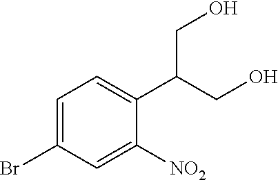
C1=C(Br)C=C([NO2])C(C(CO)CO)=C1
